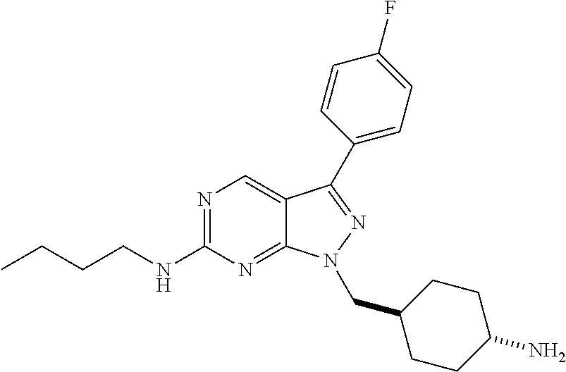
N1=C(NCCCC)N=C2C(=C1)C(C1=CC=C(F)C=C1)=NN2CC1CCC(N)CC1
